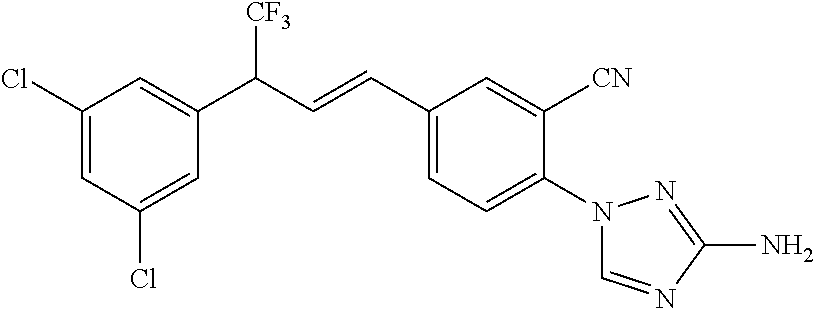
C1(Cl)=CC(C(C=CC2=CC=C(N3C=NC(N)=N3)C([CN])=C2)[CF3])=CC(Cl)=C1
